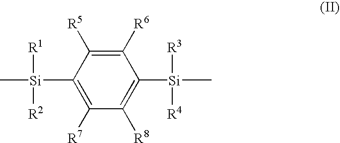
C1([Si]([R1])([R2])C)=C([R7])C([R8])=C([Si]([R3])([R4])C)C([R6])=C1[R5]
